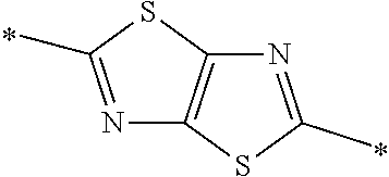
C12=C(N=C(C)S1)SC(C)=N2
